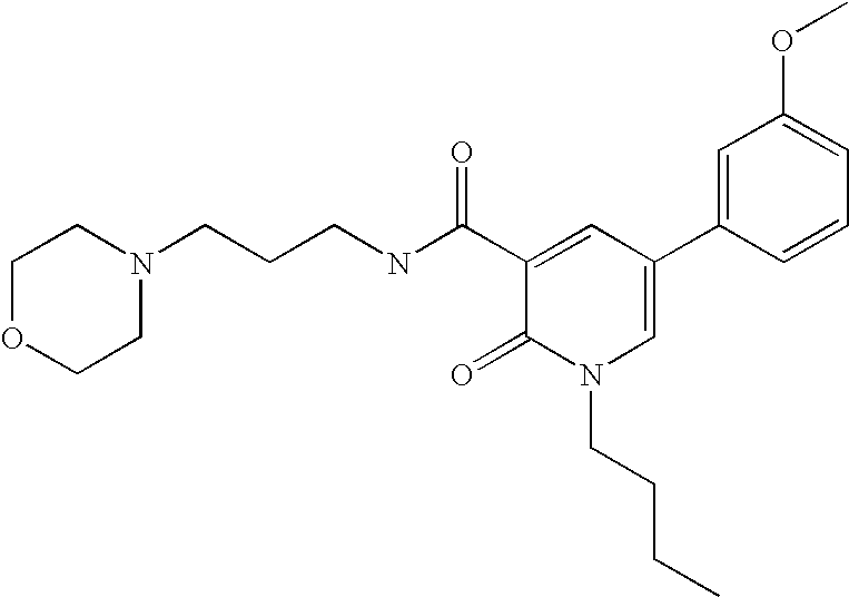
C1OCCN(CCCNC(C2=CC(C3=CC(OC)=CC=C3)=CN(CCCC)C2=O)=O)C1
